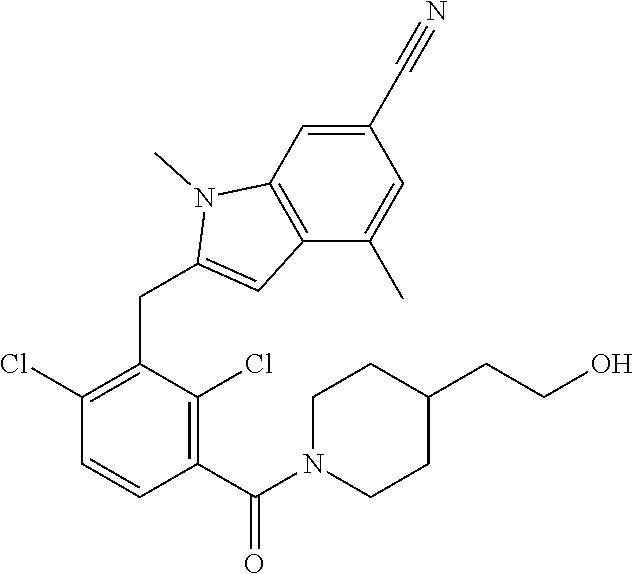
C1(Cl)=C(CC2=CC3=C(N2C)C=C(C#N)C=C3C)C(Cl)=C(C(=O)N2CCC(CCO)CC2)C=C1
